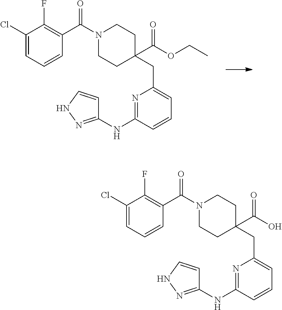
C1(Cl)=CC=CC(C(N2CCC(CC3=CC=CC(NC4=NNC=C4)=N3)(C(=O)OCC)CC2)=O)=C1F.C1(Cl)=CC=CC(C(N2CCC(CC3=CC=CC(NC4=NNC=C4)=N3)(C(=O)O)CC2)=O)=C1F
